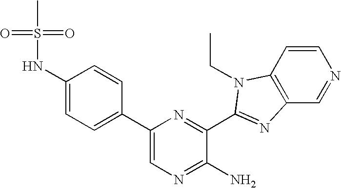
C1=CC2=C(C=N1)N=C(C1=NC(C3=CC=C(NS(C)(=O)=O)C=C3)=CN=C1N)N2CC
